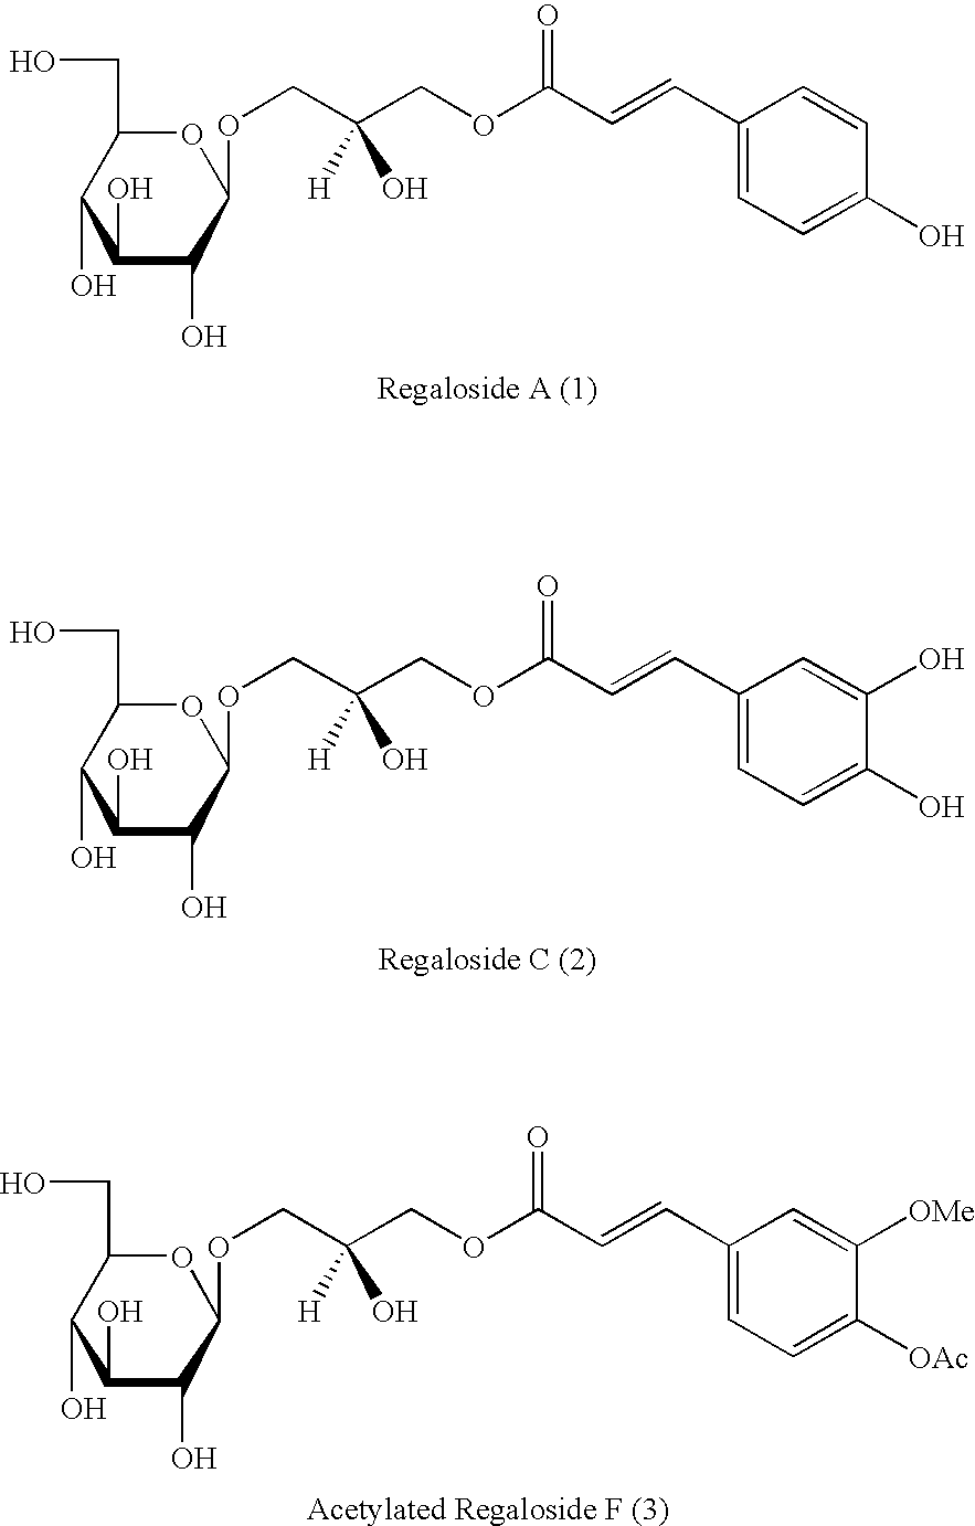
C1(O)C(O)C(OCC(COC(C=CC2=CC=C(O)C=C2)=O)([H])O)OC(CO)C1O.C1(O)C(O)C(OCC(COC(C=CC2=CC=C(O)C(O)=C2)=O)([H])O)OC(CO)C1O.C1(O)C(O)C(OCC(COC(C=CC2=CC=C([OAc])C([OMe])=C2)=O)([H])O)OC(CO)C1O
